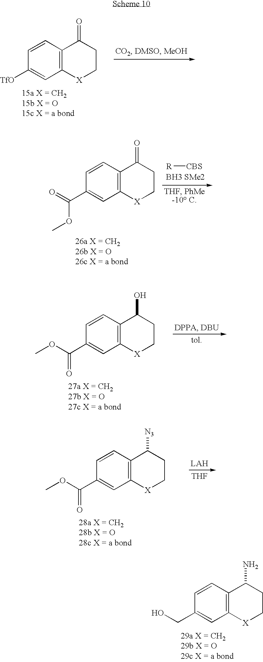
C12=C(C=CC([TfO])=C1)C(=O)CC[X]2.[R][CBS].[BH3 SMe2].C12=C(C=CC(C(=O)OC)=C1)C(=O)CC[X]2.C12=C(C=CC(C(OC)=O)=C1)C(O)CC[X]2.[THF].C12=C(C=CC(C(OC)=O)=C1)C([N3])CC[X]2.C12=C(C=CC(CO)=C1)C(N)CC[X]2
